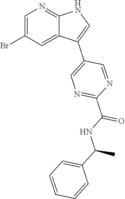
C1=C(Br)C=C2C(=N1)NC=C2C1=CN=C(C(NC(C2=CC=CC=C2)C)=O)N=C1
